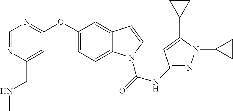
C1(OC2=NC=NC(CNC)=C2)=CC=C2C(=C1)C=CN2C(=O)NC1=NN(C2CC2)C(C2CC2)=C1
